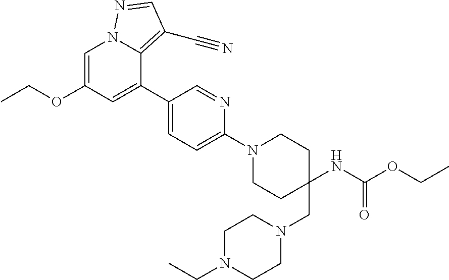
C1=C(OCC)C=C(C2=CC=C(N3CCC(CN4CCN(CC)CC4)(NC(=O)OCC)CC3)N=C2)C2=C(C#N)C=NN12
